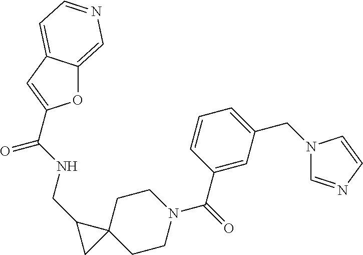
C12(CCN(C(C3=CC(CN4C=NC=C4)=CC=C3)=O)CC1)CC2CNC(=O)C1=CC2=CC=NC=C2O1
